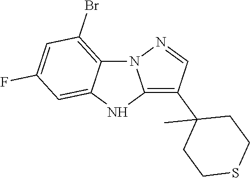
N12C3=C(Br)C=C(F)C=C3NC1=C(C1(C)CCSCC1)C=N2
